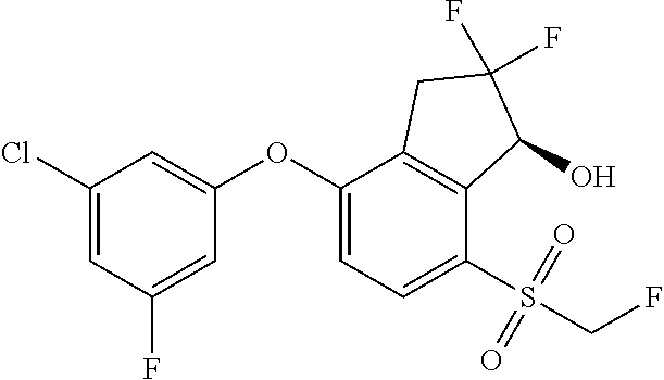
C1(Cl)=CC(F)=CC(OC2=CC=C(S(CF)(=O)=O)C3=C2CC(F)(F)C3O)=C1
